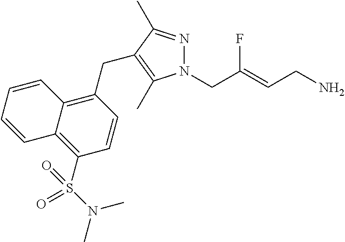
N1=C(C)C(CC2=C3C(=C(S(N(C)C)(=O)=O)C=C2)C=CC=C3)=C(C)N1CC(=CCN)F
